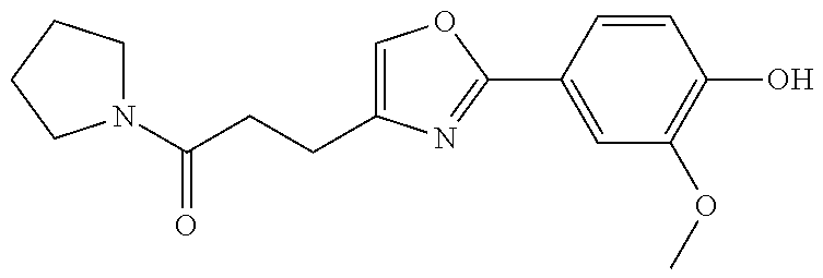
N1(C(CCC2=COC(C3=CC(OC)=C(O)C=C3)=N2)=O)CCCC1
